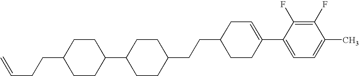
C1(F)=C(F)C(C2=CCC(CCC3CCC(C4CCC(CCC=C)CC4)CC3)CC2)=CC=C1C
